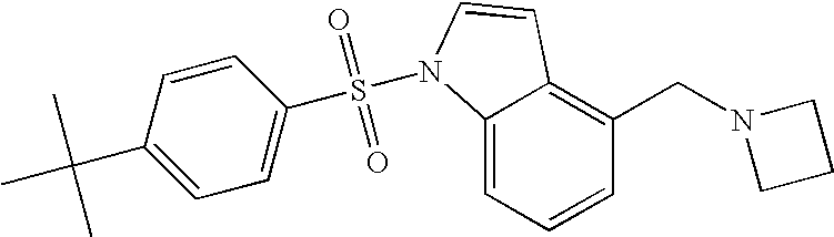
C1=CC=C2C(=C1CN1CCC1)C=CN2S(=O)(=O)C1=CC=C(C(C)(C)C)C=C1
